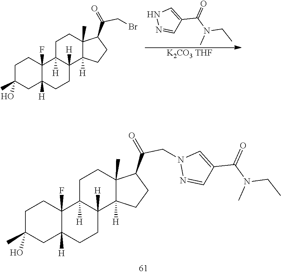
C1C(C)(O)CC2([H])C(F)(C1)C1([H])C([H])(CC2)C2([H])C(C)(CC1)C(C(=O)CN1N=CC(C(N(CC)C)=O)=C1)CC2.C1C(C)(O)CC2([H])C(F)(C1)C1([H])C([H])(CC2)C2([H])C(C)(CC1)C(C(=O)CBr)CC2.[K2CO3 THF].N1N=CC(C(=O)N(C)CC)=C1
